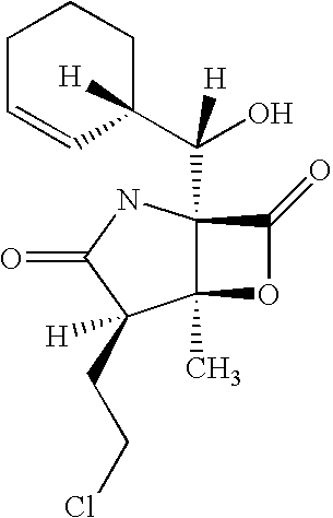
C12(C)C(C(C3([H])CCCC=C3)(O)[H])(NC(=O)C1([H])CCCl)C(=O)O2
